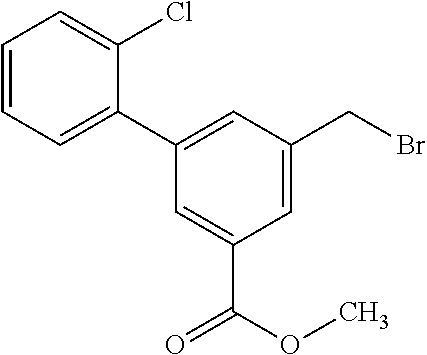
C1=CC=C(C2=CC(CBr)=CC(C(=O)OC)=C2)C(Cl)=C1
